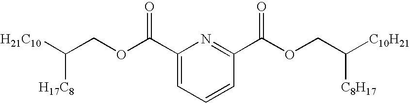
C(COC(C1=CC=CC(C(OCC([C10H21])[C8H17])=O)=N1)=O)([H21C10])[H17C8]
